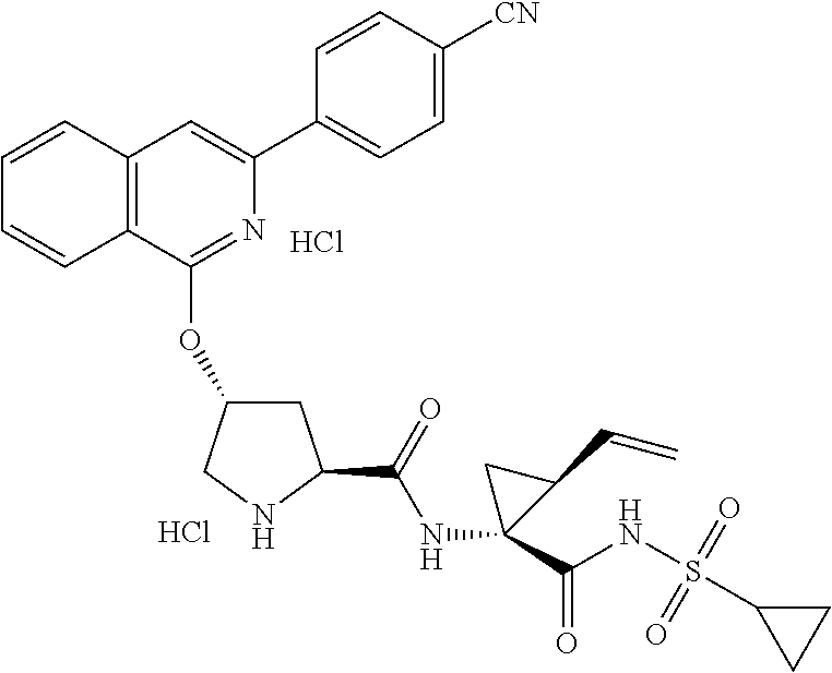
C12=C(C(OC3CC(C(=O)NC4(C(NS(C5CC5)(=O)=O)=O)CC4C=C)NC3)=NC(C3=CC=C([CN])C=C3)=C1)C=CC=C2.Cl.Cl
